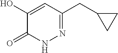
C1(O)=CC(CC2CC2)=NNC1=O
